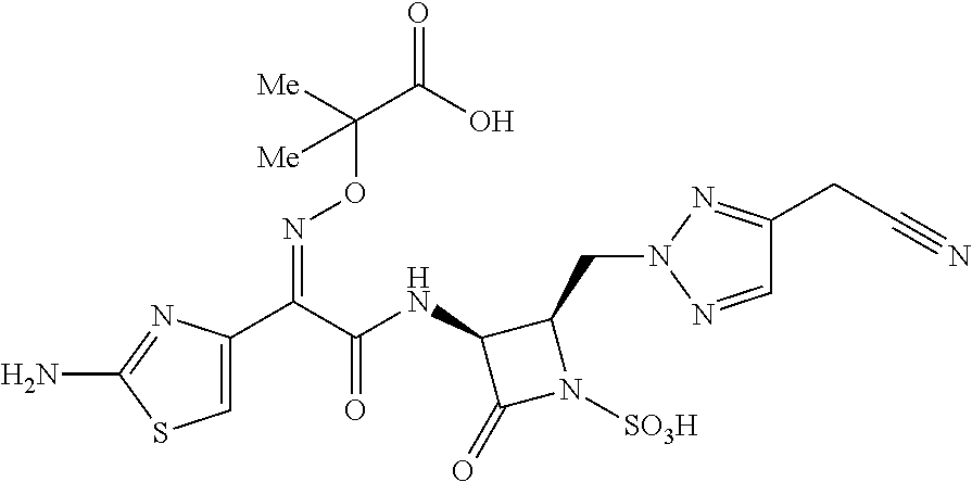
C1=C(C(C(NC2C(=O)N([SO3H])C2CN2N=CC(CC#N)=N2)=O)=NOC(C(=O)O)([Me])[Me])N=C(N)S1
